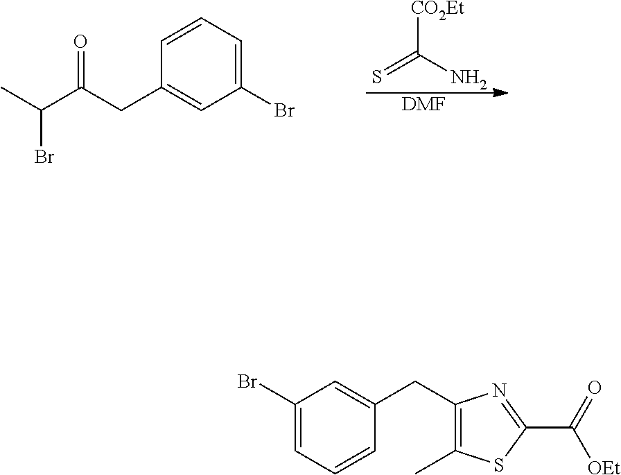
[CO2Et]C(=S)N.[DMF].C1=CC=C(Br)C=C1CC(=O)C(C)Br.C1(Br)=CC=CC(CC2=C(C)SC(C([OEt])=O)=N2)=C1
